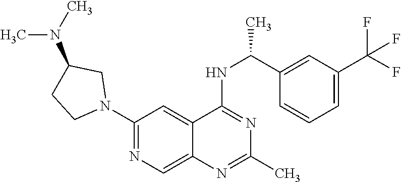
N1=C(NC(C2=CC(C(F)(F)F)=CC=C2)C)C2=CC(N3CC(N(C)C)CC3)=NC=C2N=C1C
